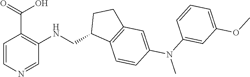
C1=CN=CC(NCC2C3=C(CC2)C=C(N(C)C2=CC(OC)=CC=C2)C=C3)=C1C(=O)O
